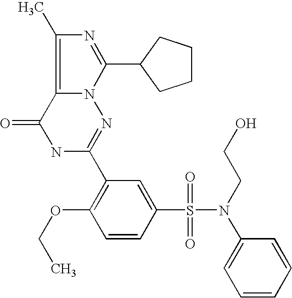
C12=C(C)N=C(C3CCCC3)N1N=C(C1=C(OCC)C=CC(S(=O)(=O)N(CCO)C3=CC=CC=C3)=C1)NC2=O
